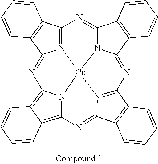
N12=C3C4=C(C1=NC1=C5C(=C6N1[Cu]21N2C(=N3)C3=C(C2=NC2=N1C(=N6)C1=C2C=CC=C1)C=CC=C3)C=CC=C5)C=CC=C4
